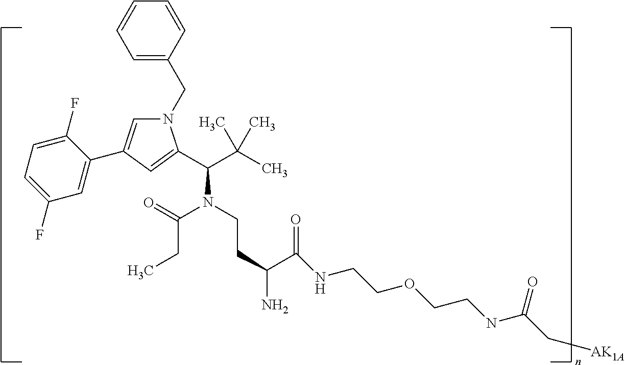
N1(CC2=CC=CC=C2)C=C(C2=CC(F)=CC=C2F)C=C1C(C(C)(C)C)N(CCC(C(NCCOCCNC(C[AK1A])=O)=O)N)C(=O)CC
